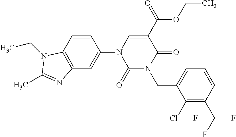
C1=CC2=C(C=C1N1C(=O)N(CC3=CC=CC(C(F)(F)F)=C3Cl)C(=O)C(C(OCC)=O)=C1)N=C(C)N2CC
